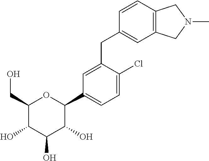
C1(CO)C(O)C(O)C(O)C(C2=CC=C(Cl)C(CC3=CC4=C(C=C3)CN(C)C4)=C2)O1
